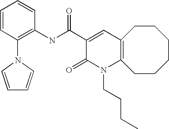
C1(NC(C2=CC3=C(N(CCCC)C2=O)CCCCCC3)=O)=C(N2C=CC=C2)C=CC=C1
